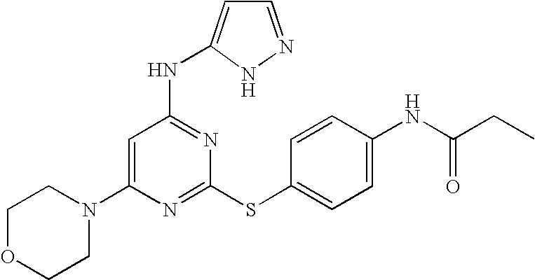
C1OCCN(C2=CC(NC3=CC=NN3)=NC(SC3=CC=C(NC(=O)CC)C=C3)=N2)C1
